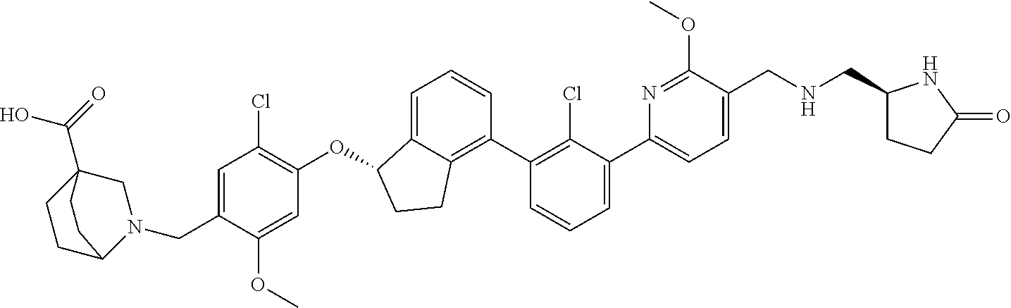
O(C1C2=CC=CC(C3=C(Cl)C(C4=CC=C(CNCC5CCC(=O)N5)C(OC)=N4)=CC=C3)=C2CC1)C1=C(Cl)C=C(CN2CC3(C(=O)O)CCC2CC3)C(OC)=C1
